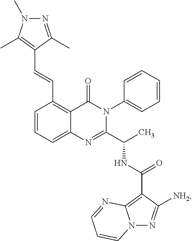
C1=CC=C2C(=C1C=CC1=C(C)N(C)N=C1C)C(=O)N(C1=CC=CC=C1)C(C(C)NC(C1=C3N(N=C1[NH2])C=CC=N3)=O)=N2
